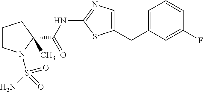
C1=C(CC2=CN=C(NC(=O)C3(C)CCCN3S(N)(=O)=O)S2)C=C(F)C=C1
